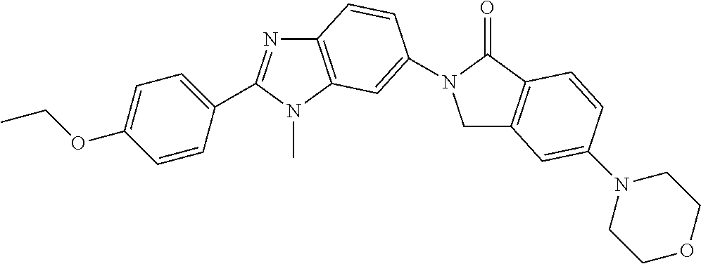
C1C2=C(C(=O)N1C1=CC3=C(N=C(C4=CC=C(OCC)C=C4)N3C)C=C1)C=CC(N1CCOCC1)=C2
